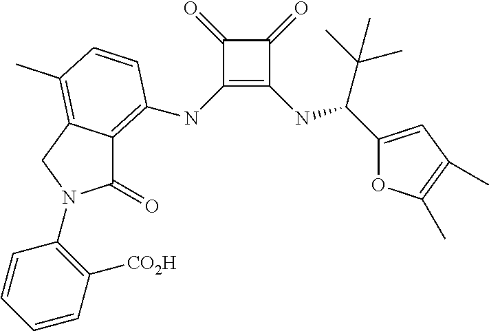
C1(NC2=C3C(=O)N(C4=C([CO2H])C=CC=C4)CC3=C(C)C=C2)=C(NC(C2=CC(C)=C(C)O2)C(C)(C)C)C(=O)C1=O
